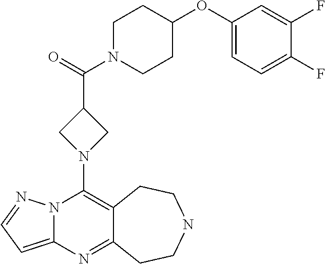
N12C(=CC=N1)N=C1C(=C2N2CC(C(=O)N3CCC(OC4=CC=C(F)C(F)=C4)CC3)C2)CCNCC1
